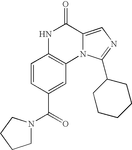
N12C(=CN=C1C1CCCCC1)C(=O)NC1=C2C=C(C(=O)N2CCCC2)C=C1
